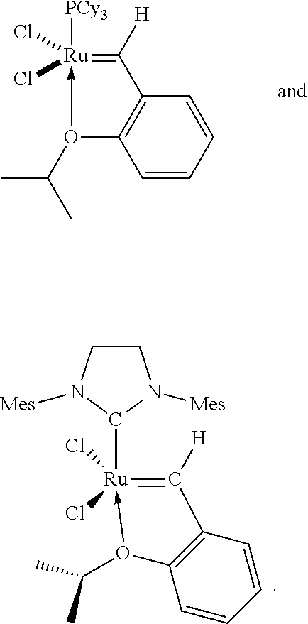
C1=CC=CC2=C1O(C(C)C)->[Ru]([PCy3])(Cl)(Cl)=C2[H].C1CN([Mes])C([Ru]2(Cl)(Cl)-O(C(C)C)C3=C(C=CC=C3)C=2[H])N1[Mes]
